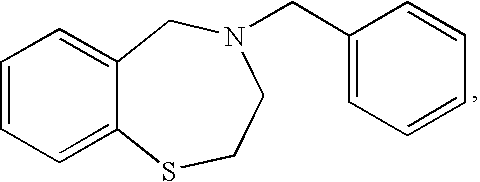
C1=CC=C2C(=C1)CN(CC1=CC=CC=C1)CCS2
